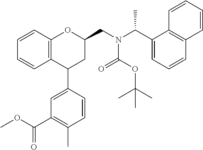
C1=CC2=C(C=C1)C(C1=CC(C(OC)=O)=C(C)C=C1)CC(CN(C(C1=CC=CC3=C1C=CC=C3)C)C(=O)OC(C)(C)C)O2
